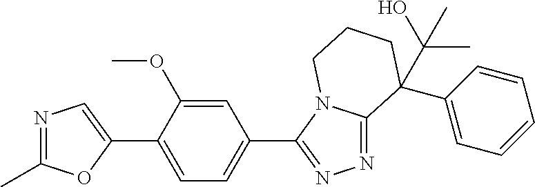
N1=C(C)OC(C2=CC=C(C3=NN=C4N3CCCC4(C3=CC=CC=C3)C(C)(O)C)C=C2OC)=C1
